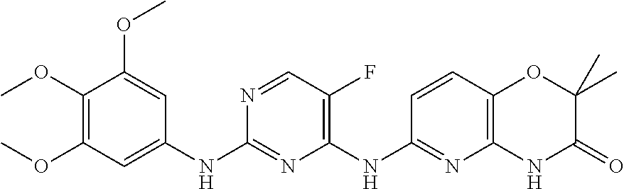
N1=CC(F)=C(NC2=NC3=C(C=C2)OC(C)(C)C(=O)N3)N=C1NC1=CC(OC)=C(OC)C(OC)=C1
